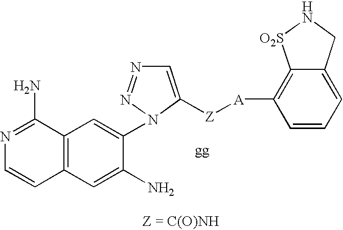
N1=C(N)C2=C(C=C1)C=C(N)C(N1N=NC=C1[Z][A]C1=C3C(=CC=C1)CN[O2S]3)=C2
